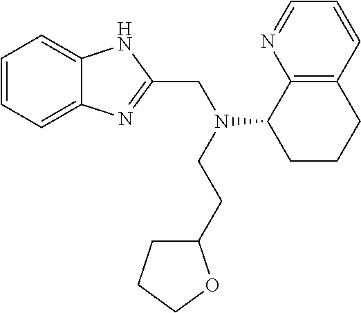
C1=CC=C2C(=C1)NC(CN(CCC1CCCO1)C1CCCC3=C1N=CC=C3)=N2
